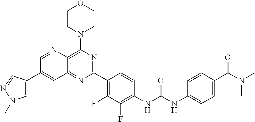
C12=NC(C3=C(F)C(F)=C(NC(NC4=CC=C(C(N(C)C)=O)C=C4)=O)C=C3)=NC(N3CCOCC3)=C1N=CC(C1=CN(C)N=C1)=C2
